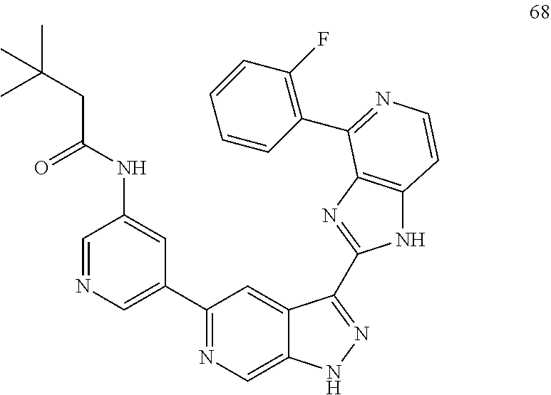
C1=NC=C(C2=NC=C3C(=C2)C(C2=NC4=C(N2)C=CN=C4C2=C(F)C=CC=C2)=NN3)C=C1NC(CC(C)(C)C)=O
